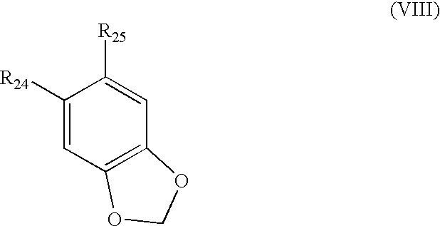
C1([R24])=CC2=C(C=C1[R25])OCO2
